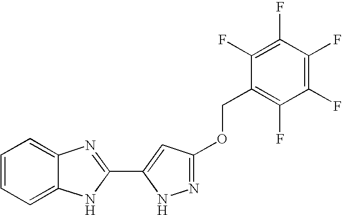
C1=CC=C2C(=C1)N=C(C1=CC(OCC3=C(F)C(F)=C(F)C(F)=C3F)=NN1)N2
